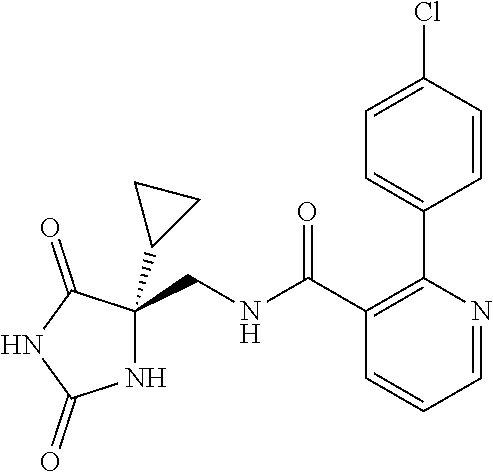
N1C(CNC(C2=C(C3=CC=C(Cl)C=C3)N=CC=C2)=O)(C2CC2)C(=O)NC1=O
